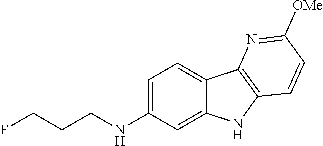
C1=C(NCCCF)C=C2C(=C1)C1=C(N2)C=CC([OMe])=N1
